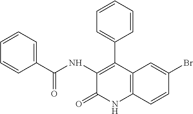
C1(Br)=CC2=C(C=C1)NC(=O)C(NC(=O)C1=CC=CC=C1)=C2C1=CC=CC=C1
